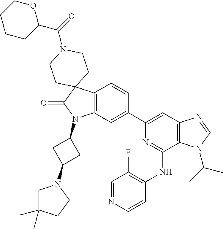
C12=C(C=C(C3=CC4=C(C(NC5=C(F)C=NC=C5)=N3)N(C(C)C)C=N4)C=C1)N(C1CC(N3CC(C)(C)CC3)C1)C(=O)C21CCN(C(=O)C2OCCCC2)CC1
